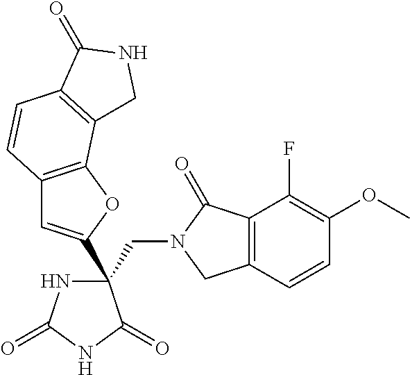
C(C1(C2=CC3=C(O2)C2=C(C=C3)C(=O)NC2)NC(=O)NC1=O)N1CC2=C(C1=O)C(F)=C(OC)C=C2
